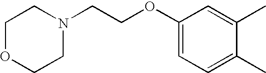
C1(OCCN2CCOCC2)=CC=C(C)C(C)=C1
